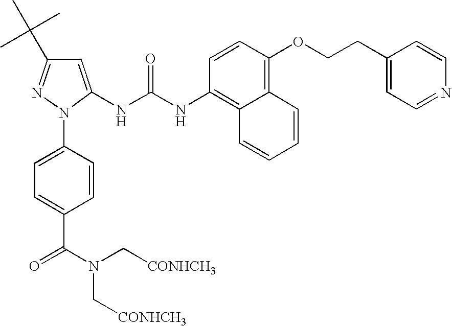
C1=C(NC(NC2=C3C(=C(OCCC4=CC=NC=C4)C=C2)C=CC=C3)=O)N(C2=CC=C(C(N(C[CONHCH3])C[CONHCH3])=O)C=C2)N=C1C(C)(C)C
